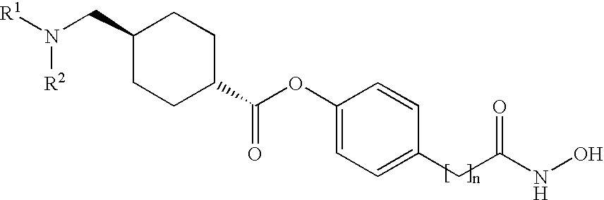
[R1]N(CC1CCC(C(OC2=CC=C(CC(NO)=O)C=C2)=O)CC1)[R2]
